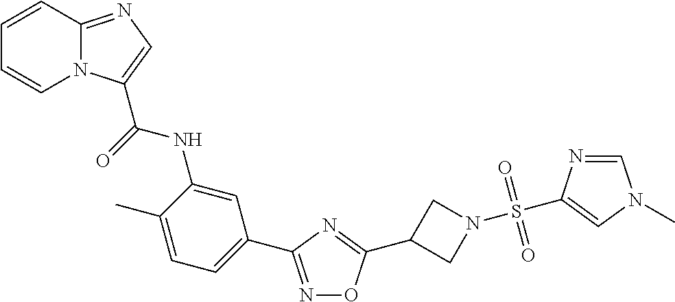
C1=CC2=NC=C(C(=O)NC3=CC(C4=NOC(C5CN(S(C6=CN(C)C=N6)(=O)=O)C5)=N4)=CC=C3C)N2C=C1
